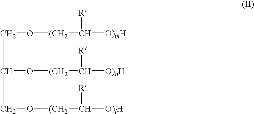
C(C(O[(CH2]C([O)nH])[R])CO[(CH2]C([O)lH])[R])O[(CH2]C([O)mH])[R]
